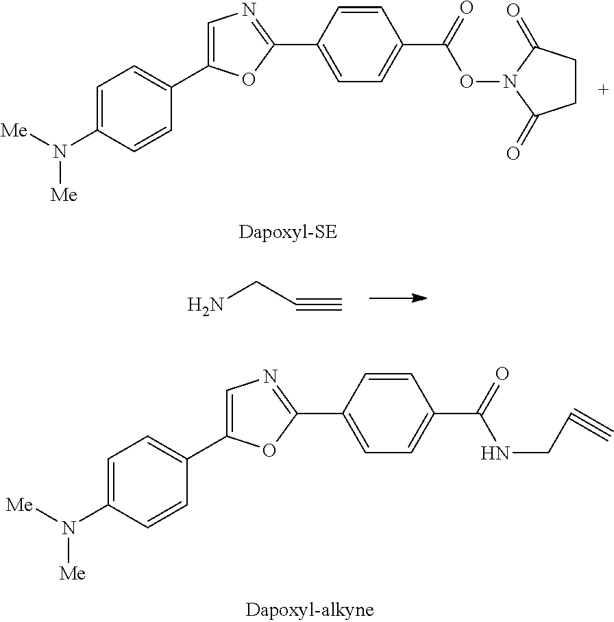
NCC#C.C1=C(N([Me])[Me])C=CC(C2=CN=C(C3=CC=C(C(=O)ON4C(=O)CCC4=O)C=C3)O2)=C1.C1=C(N([Me])[Me])C=CC(C2=CN=C(C3=CC=C(C(=O)NCC#C)C=C3)O2)=C1
